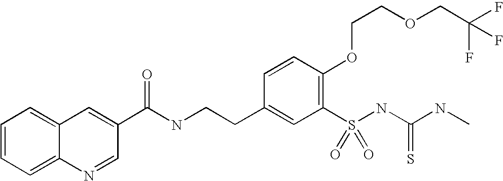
C12=CC=CC=C1N=CC(C(=O)NCCC1=CC(S(NC(NC)=S)(=O)=O)=C(OCCOCC(F)(F)F)C=C1)=C2
